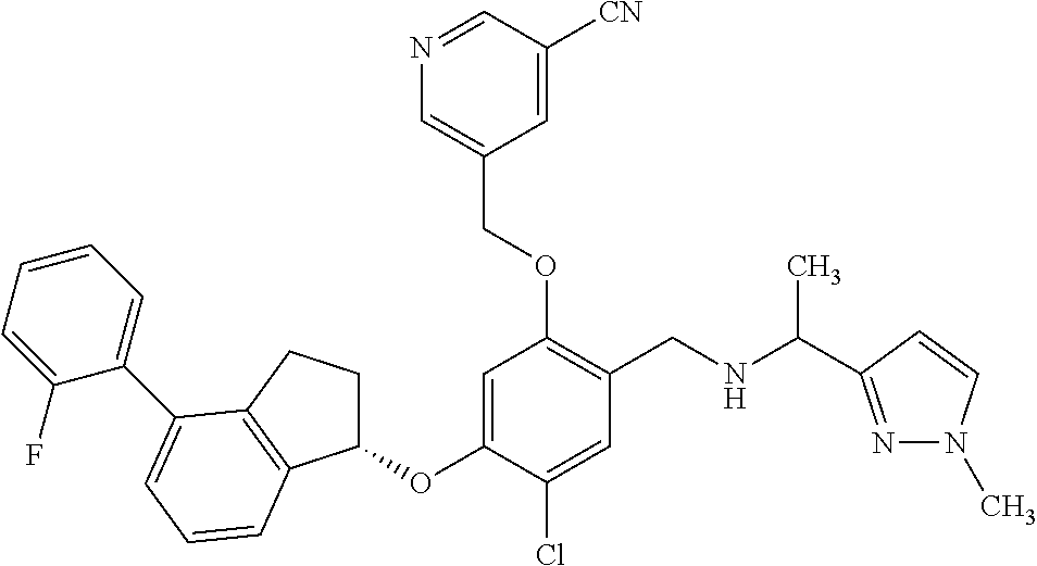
C1(OC2=CC(OCC3=CN=CC([CN])=C3)=C(CNC(C)C3=NN(C)C=C3)C=C2Cl)CCC2=C1C=CC=C2C1=CC=CC=C1F
